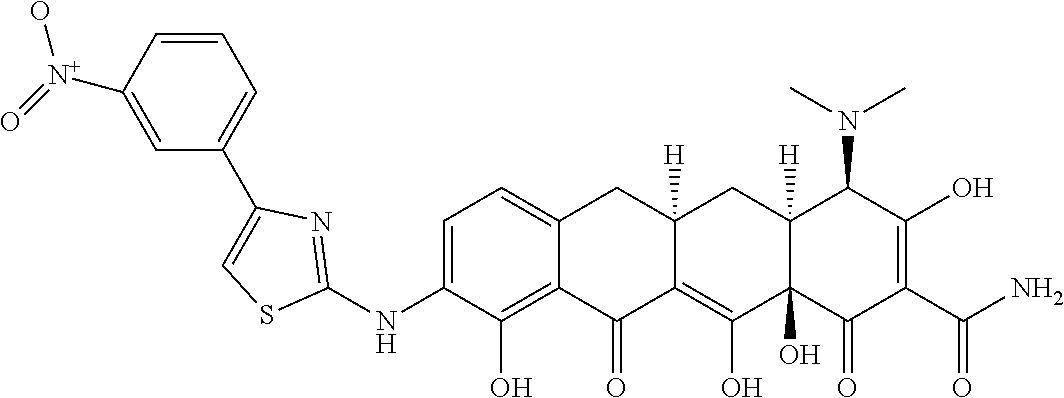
C1=C(NC2=NC(C3=CC=CC([N+](O)=O)=C3)=CS2)C(O)=C2C(=C1)CC1([H])C(=C(O)C3(O)C([H])(C1)C(N(C)C)C(O)=C(C(N)=O)C3=O)C2=O
